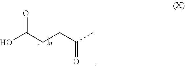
O=C(CCC(C)=O)O
